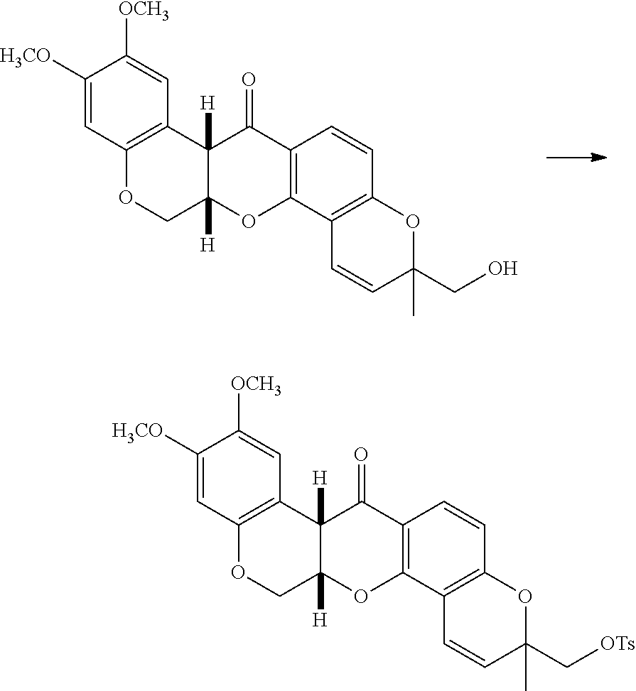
C1([H3CO])=CC2=C(C=C1[OCH3])C1([H])C([H])(CO2)OC2=C(C1=O)C=CC1=C2C=CC(C)(CO)O1.C1([H3CO])=CC2=C(C=C1[OCH3])C1([H])C([H])(CO2)OC2=C(C1=O)C=CC1=C2C=CC(C)(C[OTs])O1
